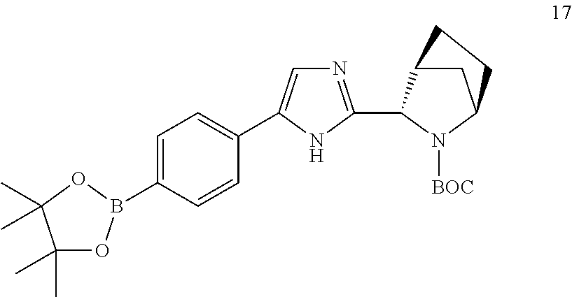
C1=C(B2OC(C)(C)C(C)(C)O2)C=CC(C2=CN=C(C3C4CC(N3[BOC])CC4)N2)=C1
